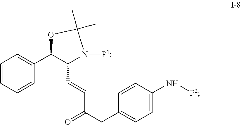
C1=CC=CC(C2C(C=CC(=O)CC3=CC=C(N[P2])C=C3)N([P1])C(C)(C)O2)=C1
